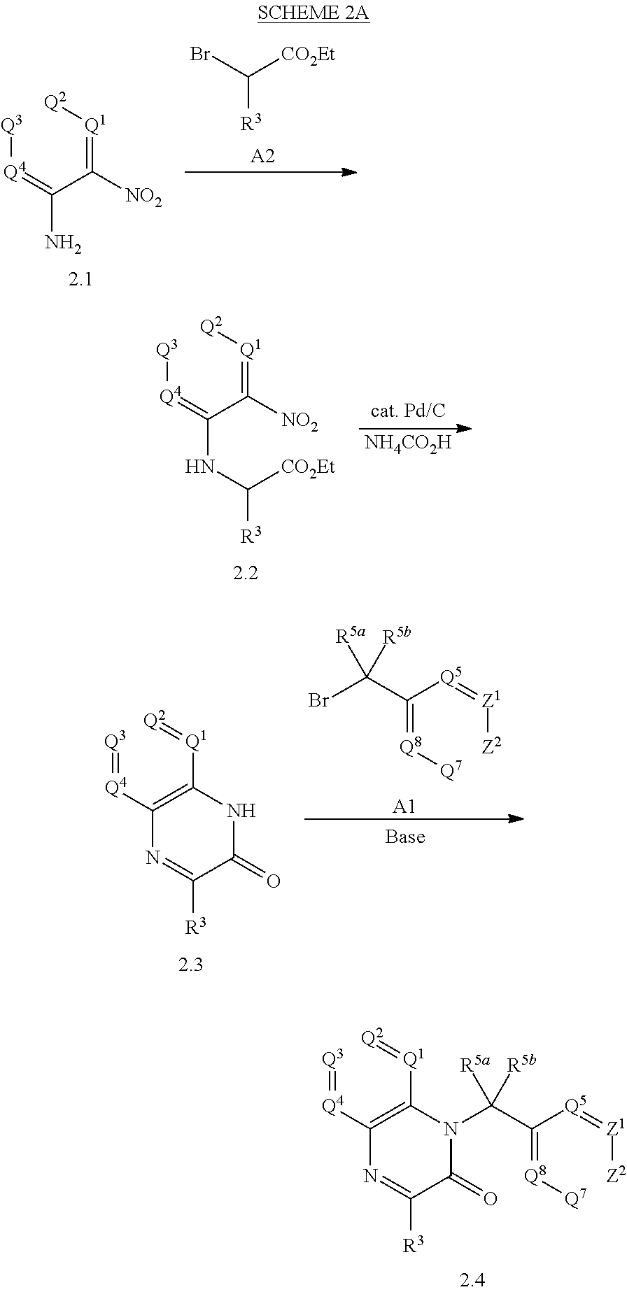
BrC([R3])[CO2Et].[NO2]C(C(=[Q4][Q3])N)=[Q1][Q2].[A2].[NO2]C(C(NC([CO2Et])[R3])=[Q4][Q3])=[Q1][Q2].[NH4CO2H].N1C([Q1]=[Q2])=C([Q4]=[Q3])N=C([R3])C1=O.BrC(C(=[Q8][Q7])[Q5]=[Z1][Z2])([R5a])[R5b].[A1].N1(C(C(=[Q8][Q7])[Q5]=[Z1][Z2])([R5a])[R5b])C([Q1]=[Q2])=C([Q4]=[Q3])N=C([R3])C1=O
